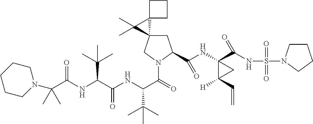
C1C2(CN(C(=O)C(NC(C(NC(C(N3CCCCC3)(C)C)=O)C(C)(C)C)=O)C(C)(C)C)C1C(NC1(C(NS(=O)(=O)N3CCCC3)=O)C([H])(C=C)C1)=O)C1(C2(C)C)CCC1
